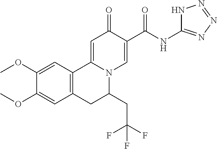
COC1=CC2=C(C=C1OC)C1=CC(=O)C(C(NC3=NN=NN3)=O)=CN1C(CC(F)(F)F)C2
